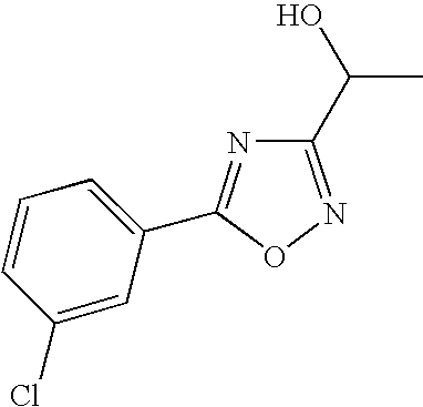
C1(C(O)C)=NOC(C2=CC=CC(Cl)=C2)=N1
